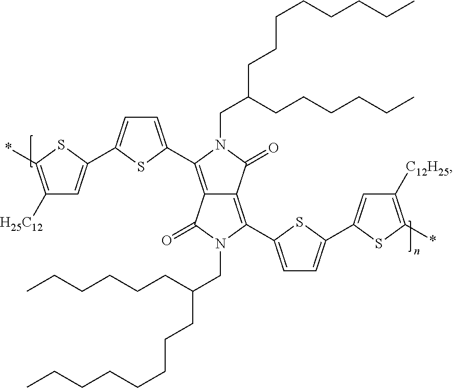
C12=C(C3=CC=C(C4=CC([H25C12])=C(*)S4)S3)N(CC(CCCCCC)CCCCCCCC)C(=O)C1=C(C1=CC=C(C3=CC([C12H25])=C(*)S3)S1)N(CC(CCCCCC)CCCCCCCC)C2=O
